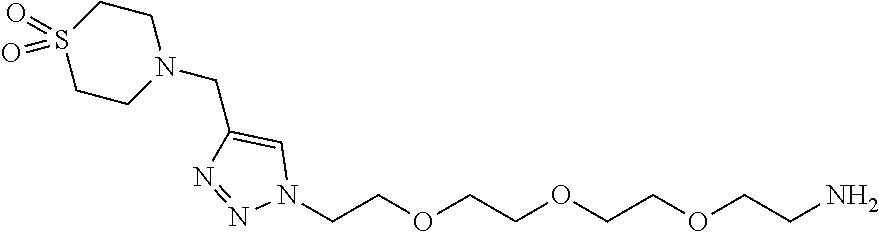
N1(CCOCCOCCOCCN)C=C(CN2CCS(=O)(=O)CC2)N=N1
